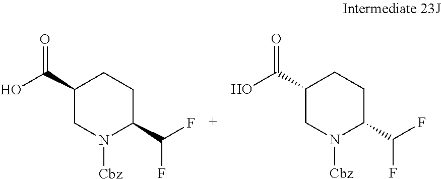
C1(C(O)=O)CN([Cbz])C(C(F)F)CC1.C1(C(O)=O)CN([Cbz])C(C(F)F)CC1
